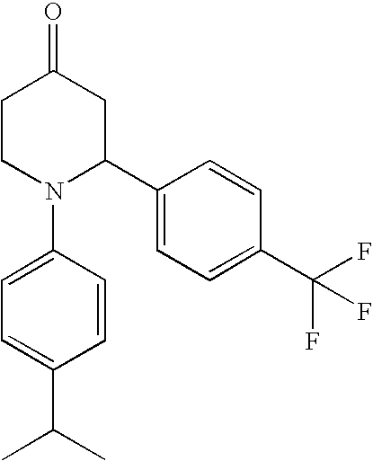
C1CN(C2=CC=C(C(C)C)C=C2)C(C2=CC=C(C(F)(F)F)C=C2)CC1=O
